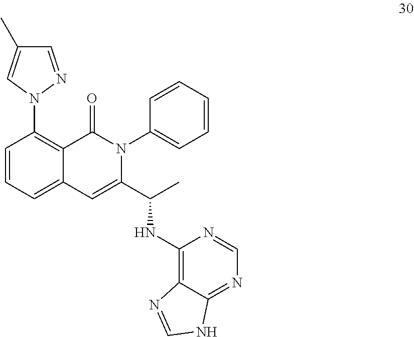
C1=CC(N2C=C(C)C=N2)=C2C(=C1)C=C(C(C)NC1=C3C(=NC=N1)NC=N3)N(C1=CC=CC=C1)C2=O
